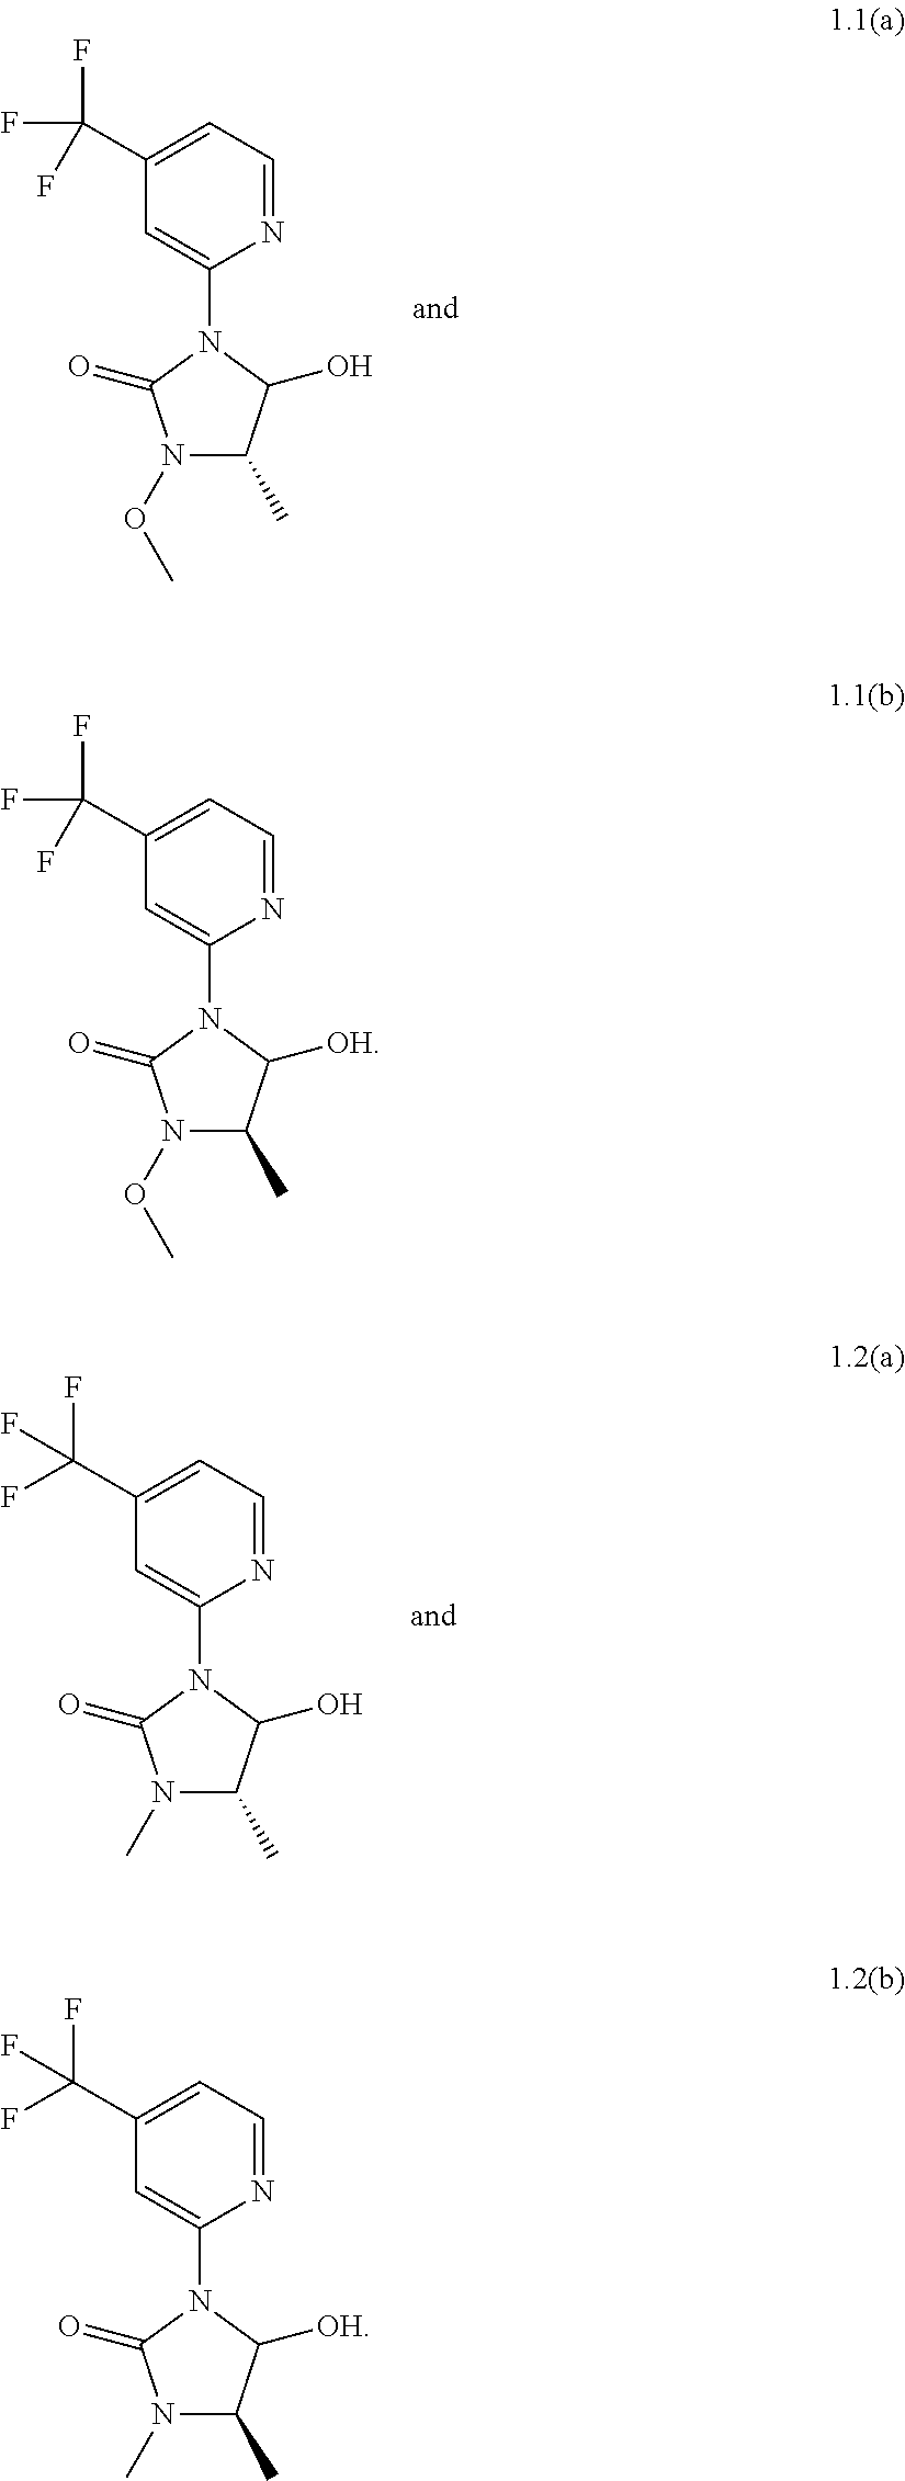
C1=C(N2C(=O)N(OC)C(C)C2O)N=CC=C1C(F)(F)F.C1=C(N2C(=O)N(C)C(C)C2O)N=CC=C1C(F)(F)F.C1=C(N2C(=O)N(C)C(C)C2[OH])N=CC=C1C(F)(F)F.C1=C(N2C(=O)N(OC)C(C)C2[OH])N=CC=C1C(F)(F)F
